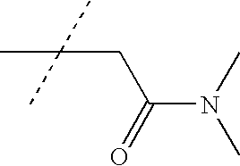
N(C)(C)C(=O)CC(C)(C)C
